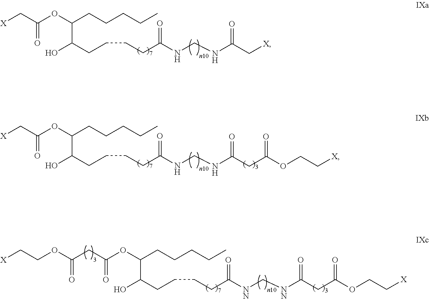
[X]CC(OC(CCCCC)C(CCCCC(NCNC(C[X])=O)=O)O)=O.[X]CC(OC(CCCCC)C(CCCCC(NCNC(CC(OCC[X])=O)=O)=O)O)=O.C(CC(OC(CCCCC)C(CCCCC([NN]C[NN]C(CC(OCC[X])=O)=O)=O)O)=O)(OCC[X])=O
